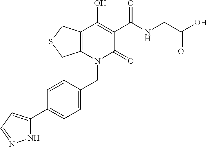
C(N1C(=O)C(C(NCC(O)=O)=O)=C(O)C2=C1CSC2)C1=CC=C(C2=CC=NN2)C=C1
